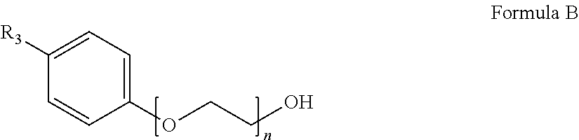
C1(OCCO)=CC=C([R3])C=C1
